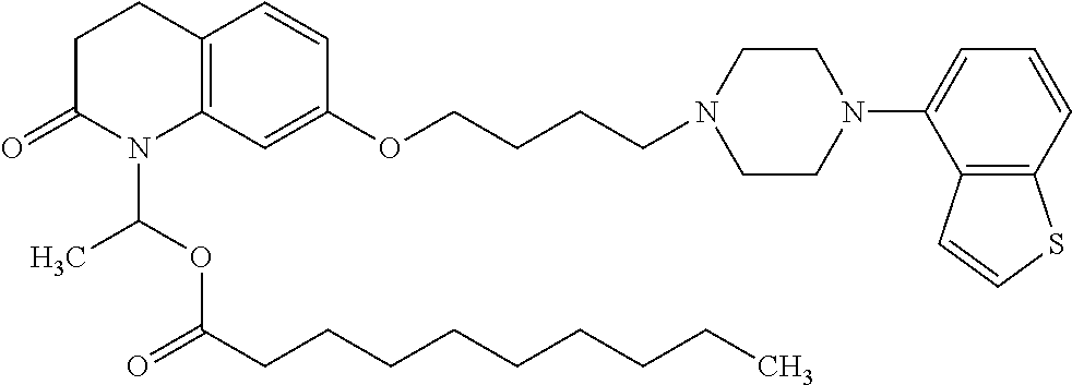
C1C(=O)N(C(OC(CCCCCCCCC)=O)C)C2=C(C1)C=CC(OCCCCN1CCN(C3=CC=CC4=C3C=CS4)CC1)=C2
